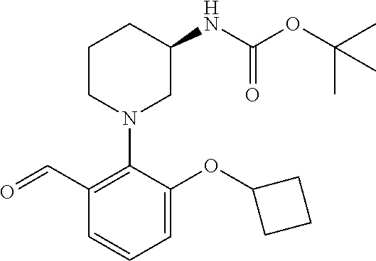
O=CC1=C(N2CC(NC(OC(C)(C)C)=O)CCC2)C(OC2CCC2)=CC=C1
